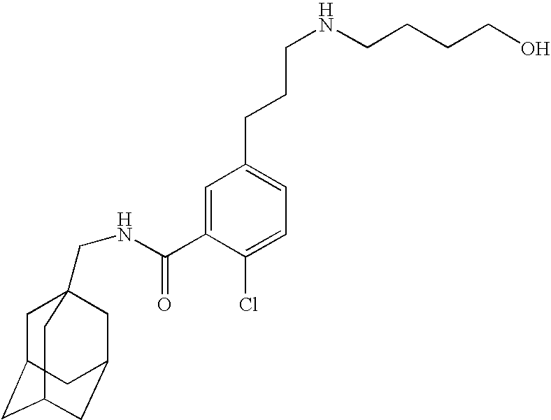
C1=C(C(=O)NCC23CC4CC(CC(C2)C4)C3)C(Cl)=CC=C1CCCNCCCCO
